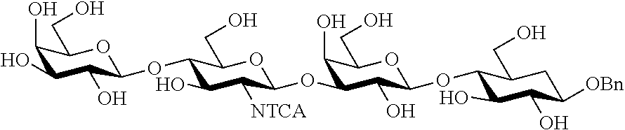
C1(O)C(O)C(O)C(OC2C(O)C([NTCA])C(OC3C(O)C(CO)OC(OC4C(O)C(O)C([OBn])CC4CO)C3O)OC2CO)OC1CO
